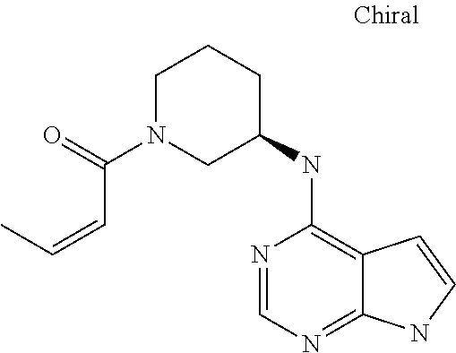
N1=CN=C2C(=C1NC1CCCN(C(=O)C=CC)C1)C=CN2
